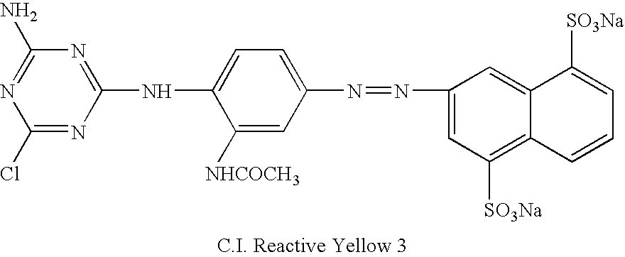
C1(Cl)=NC(NC2=CC=C(N=NC3=CC([SO3Na])=C4C(=C3)C([SO3Na])=CC=C4)C=C2[NHCOCH3])=NC(N)=N1
